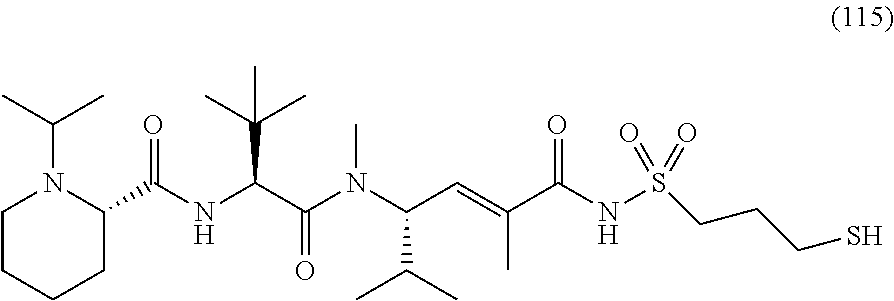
C1CCCC(C(NC(C(N(C(C=C(C(NS(CCCS)(=O)=O)=O)C)C(C)C)C)=O)C(C)(C)C)=O)N1C(C)C
